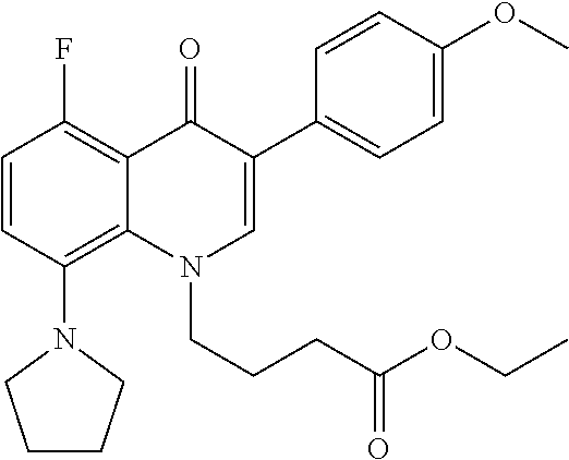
C1=CC(N2CCCC2)=C2C(=C1F)C(=O)C(C1=CC=C(OC)C=C1)=CN2CCCC(OCC)=O
